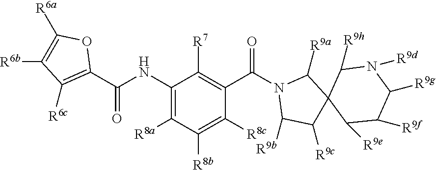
C1(NC(C2=C([R6c])C([R6b])=C([R6a])O2)=O)=C([R8a])C([R8b])=C([R8c])C(C(N2C([R9b])C([R9c])C3(C2[R9a])C([R9e])C([R9f])C([R9g])N([R9d])C3[R9h])=O)=C1[R7]
